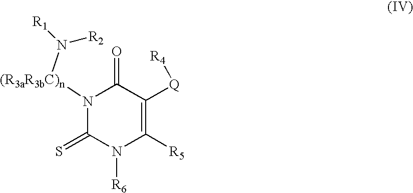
N1([(R3aR3bC)n]N([R1])[R2])C(=S)N([R6])C([R5])=C([Q][R4])C1=O
